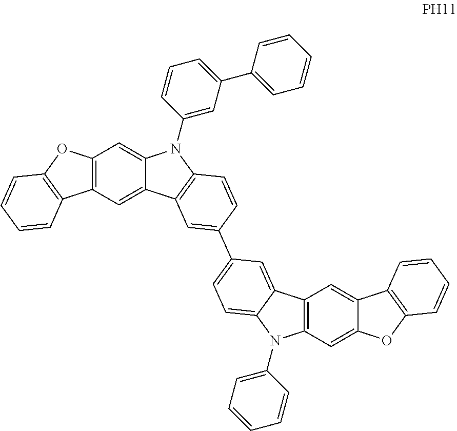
C12=C(C=C3C(=C1)N(C1=CC(C4=CC=CC=C4)=CC=C1)C1=C3C=C(C3=CC=C4C(=C3)C3=C(N4C4=CC=CC=C4)C=C4C(=C3)C3=C(O4)C=CC=C3)C=C1)C1=C(O2)C=CC=C1
